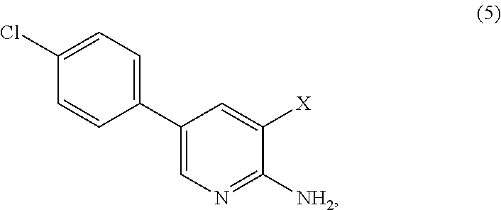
C1(Cl)=CC=C(C2=CN=C([NH2])C([X])=C2)C=C1
